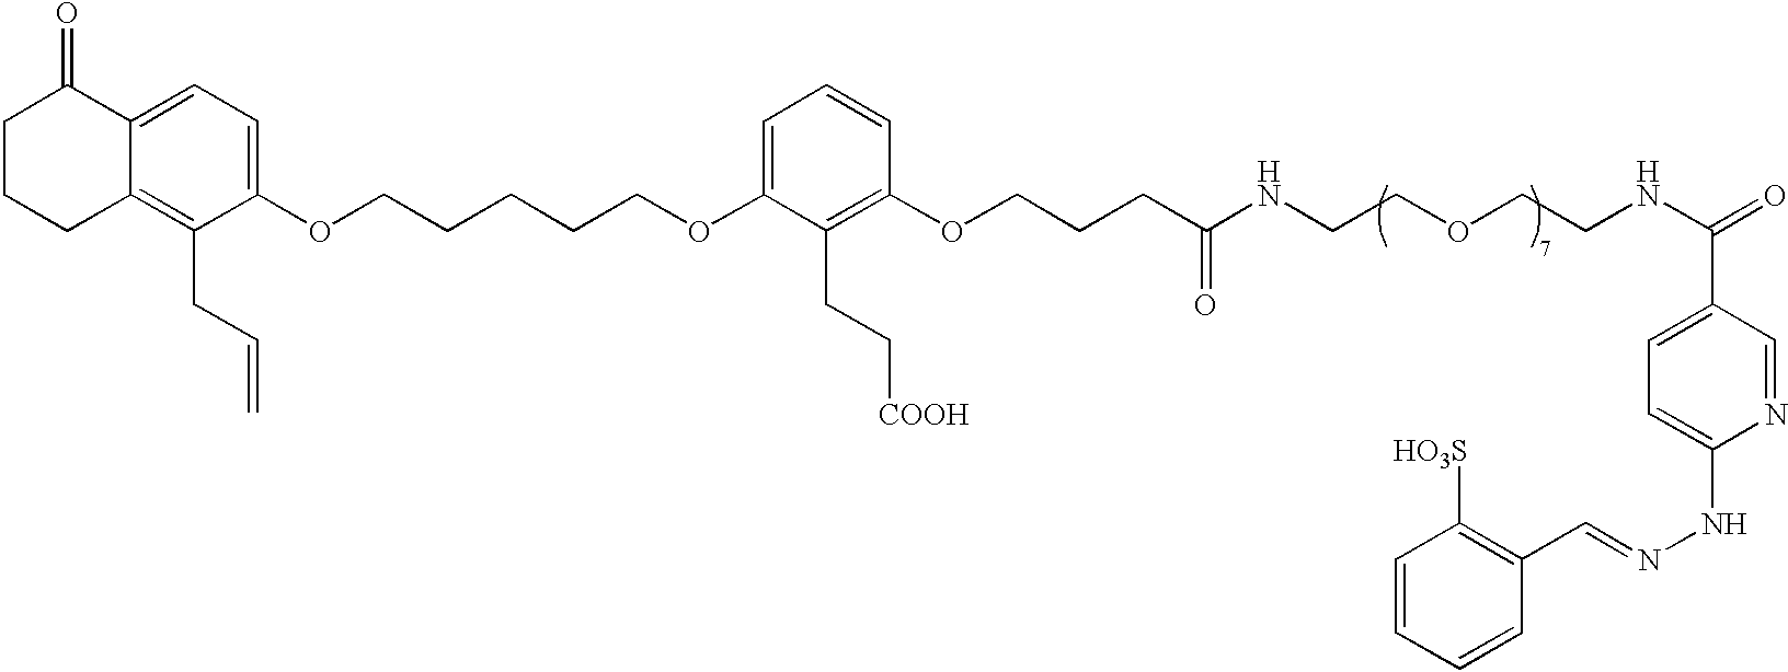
C1=C(OCCCCCOC2=CC=CC(OCCCC(=O)NCCOCCNC(=O)C3=CC=C(NN=CC4=C([HO3S])C=CC=C4)N=C3)=C2CC[COOH])C(CC=C)=C2C(=C1)C(=O)CCC2
